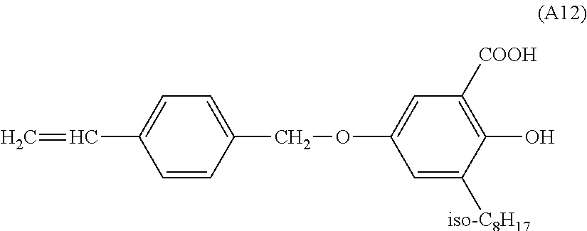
C1=CC(COC2=CC([COOH])=C(O)C([iso-C8H17])=C2)=CC=C1C=C
